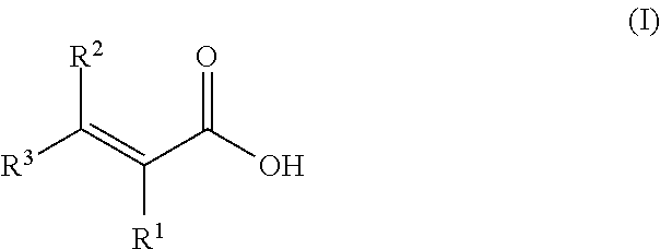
[R3]C(=C(C(O)=O)[R1])[R2]
